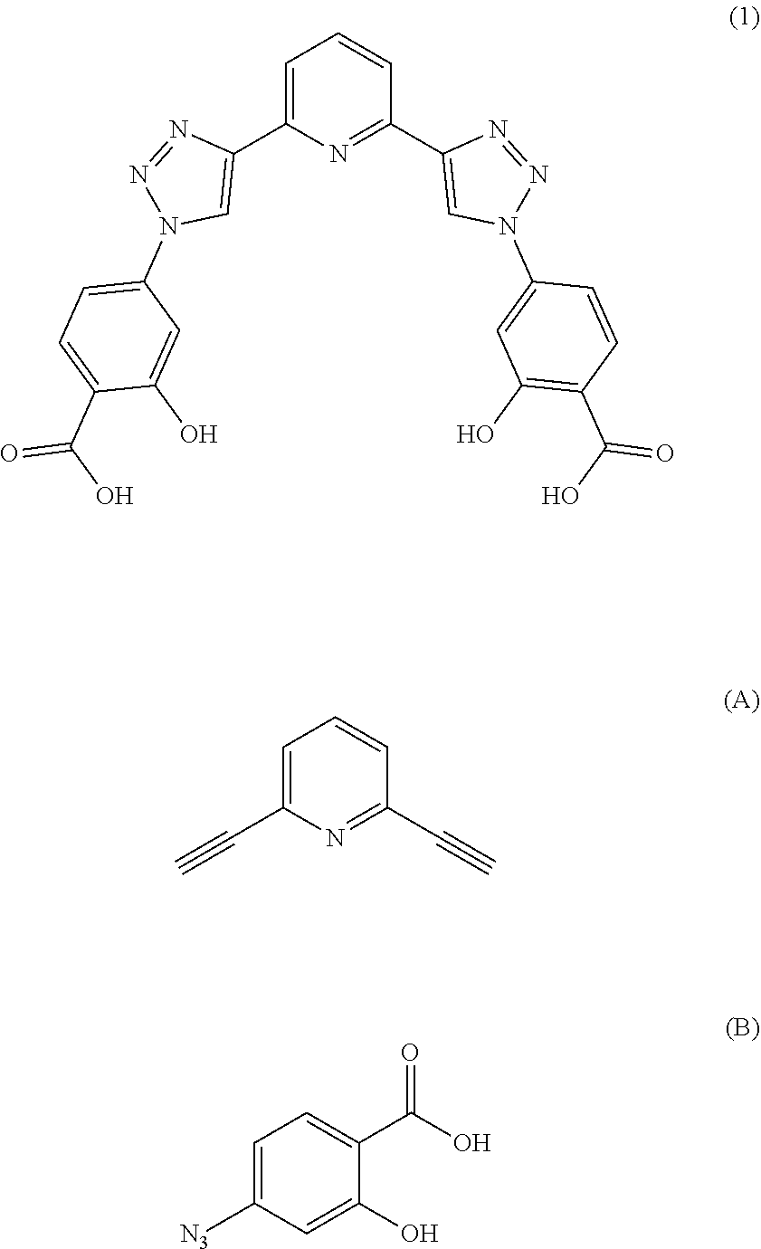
C1=C(C2=CN(C3=CC=C(C(=O)O)C(O)=C3)N=N2)N=C(C2=CN(C3=CC(O)=C(C(=O)O)C=C3)N=N2)C=C1.C1=C(C#C)N=C(C#C)C=C1.C1=C([N3])C=C(O)C(C(=O)O)=C1
